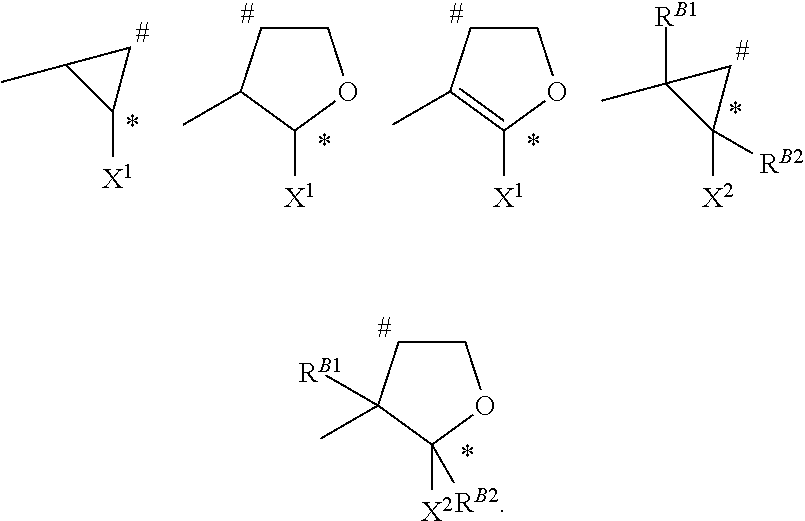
C1CC(C)([RB1])C([X2])([RB2])O1.[#].C1CC(C)C([X1])O1.[#].C1C(C)C1[X1].[#].C1CC(C)=C([X1])O1.[#].C1C(C)([RB1])C1([X2])[RB2].[#]
